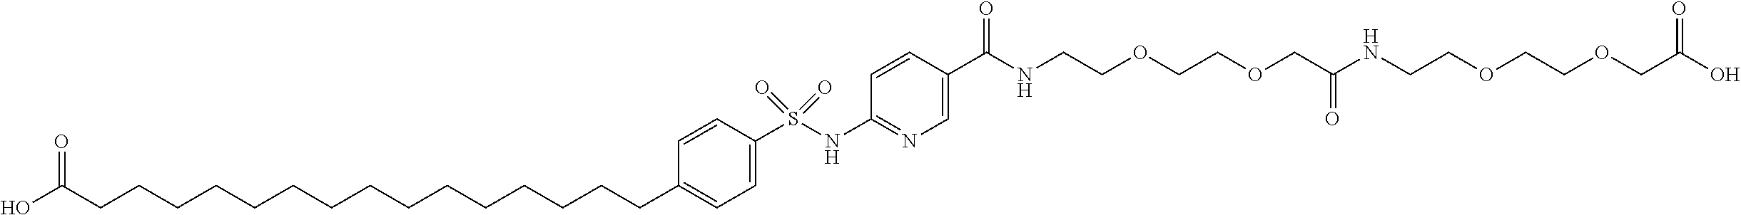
C1=C(CCCCCCCCCCCCCCCC(O)=O)C=CC(S(NC2=NC=C(C(=O)NCCOCCOCC(NCCOCCOCC(O)=O)=O)C=C2)(=O)=O)=C1
